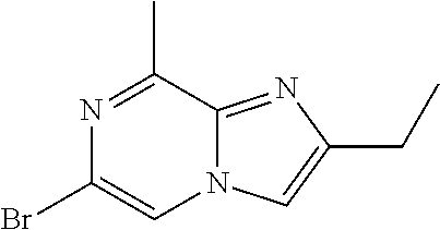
N1=C(C)C2=NC(CC)=CN2C=C1Br
